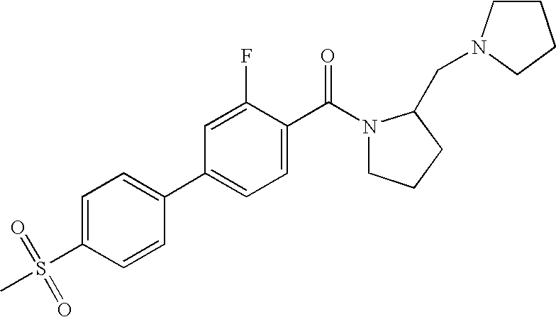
C1(S(=O)(C)=O)=CC=C(C2=CC=C(C(=O)N3CCCC3CN3CCCC3)C(F)=C2)C=C1
